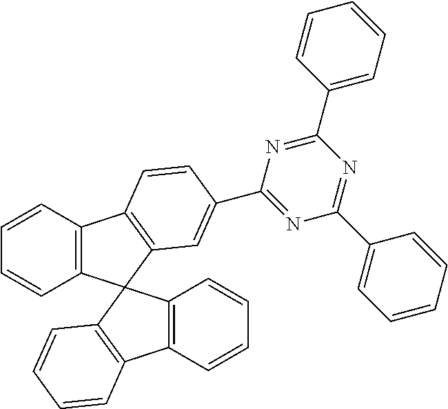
C12=C(C=CC=C1)C1=C(C=C(C3=NC(C4=CC=CC=C4)=NC(C4=CC=CC=C4)=N3)C=C1)C21C2=C(C=CC=C2)C2=C1C=CC=C2
